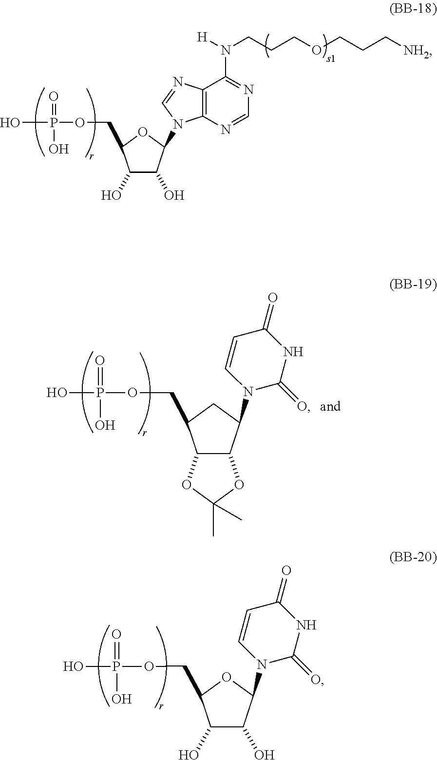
OC1C(O)C(COP(O)(=O)O)OC1N1C2=C(C(N(CCCOCCC[NH2])[H])=NC=N2)N=C1.OP(OCC1C2C(C(N3C(=O)NC(=O)C=C3)C1)OC(C)(C)O2)(=O)O.OC1C(O)C(COP(O)(=O)O)OC1N1C(=O)NC(=O)C=C1
